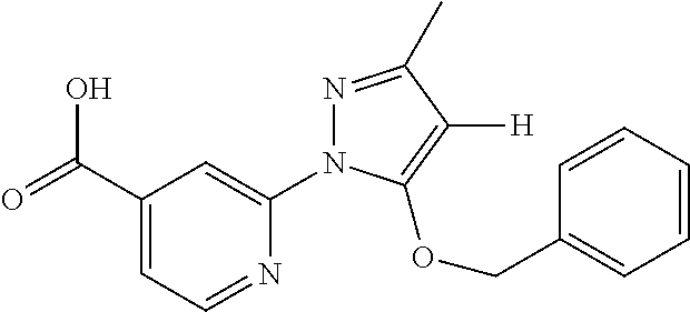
C1(C(=O)O)=CC=NC(N2N=C(C)C([H])=C2OCC2=CC=CC=C2)=C1
